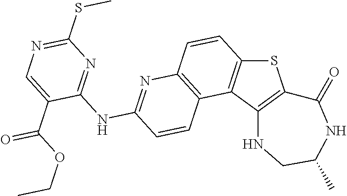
C12=C(C3=C(S1)C(=O)NC(C)CN3)C1=C(C=C2)N=C(NC2=NC(SC)=NC=C2C(OCC)=O)C=C1
